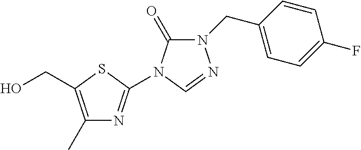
C1=C(CN2C(=O)N(C3=NC(C)=C(CO)S3)C=N2)C=CC(F)=C1
